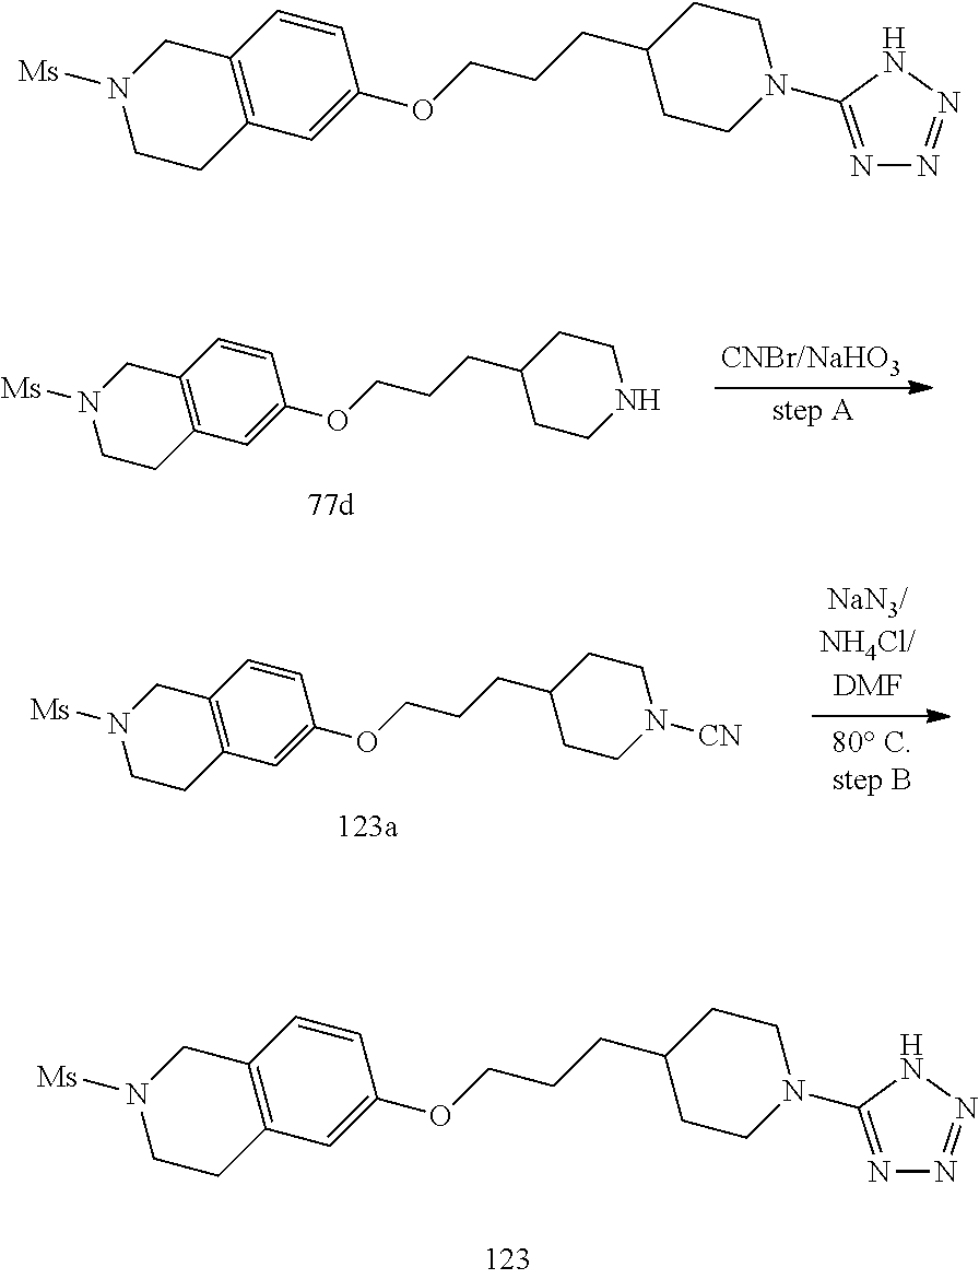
N1=C(N2CCC(CCCOC3=CC4=C(C=C3)CN([Ms])CC4)CC2)NN=N1.N1CCC(CCCOC2=CC3=C(C=C2)CN([Ms])CC3)CC1.N1([CN])CCC(CCCOC2=CC3=C(C=C2)CN([Ms])CC3)CC1.N1=C(N2CCC(CCCOC3=CC4=C(C=C3)CN([Ms])CC4)CC2)NN=N1
